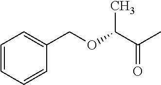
C(=O)(C(OCC1=CC=CC=C1)C)C
